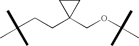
C(CCC1(COC(C)(C)C)CC1)(C)(C)C
